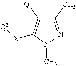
C1(C)=NN(C)C([X][Q2])=C1[Q1]
